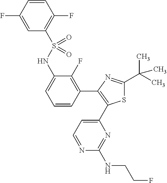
C1(C(C)(C)C)=NC(C2=C(F)C(NS(C3=C(F)C=CC(F)=C3)(=O)=O)=CC=C2)=C(C2=CC=NC(NCCF)=N2)S1
